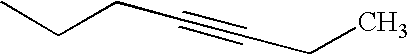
CCCC#CCC
